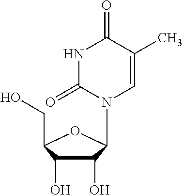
C1(O)C(O)C(CO)OC1N1C=C(C)C(=O)NC1=O
